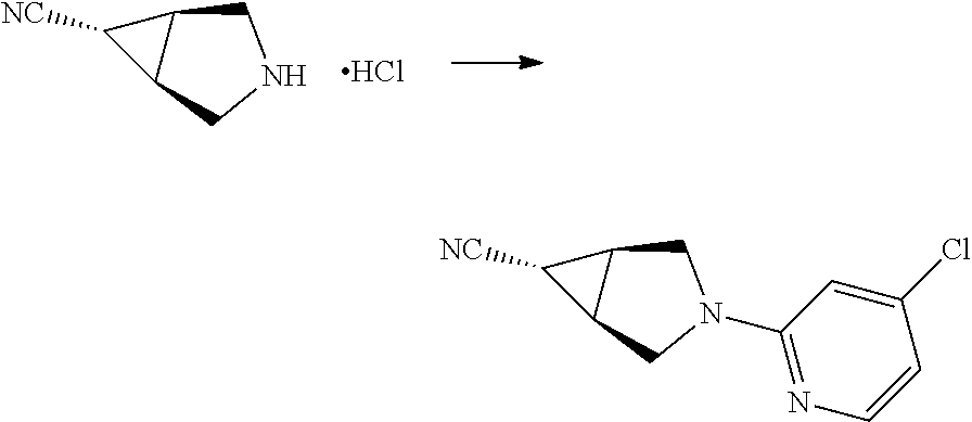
C1([NC])C2C1CNC2.Cl.C1([NC])C2C1CN(C1=NC=CC(Cl)=C1)C2
